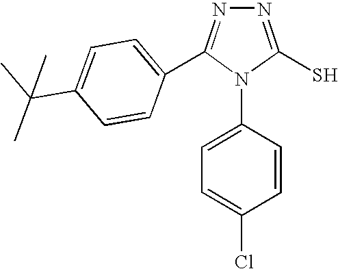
N1=C(S)N(C2=CC=C(Cl)C=C2)C(C2=CC=C(C(C)(C)C)C=C2)=N1
